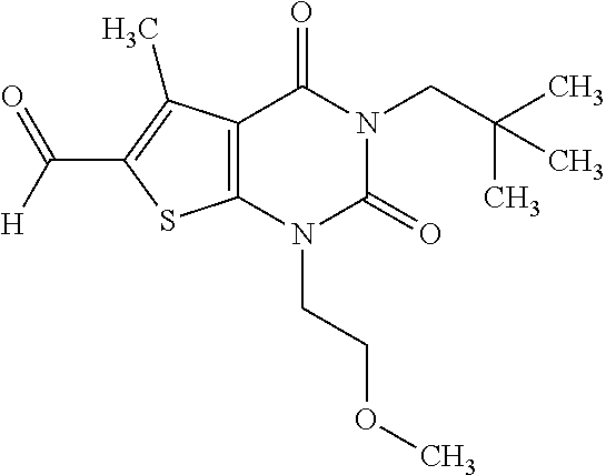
C12=C(N(CCOC)C(=O)N(CC(C)(C)C)C1=O)SC(C(=O)[H])=C2C
